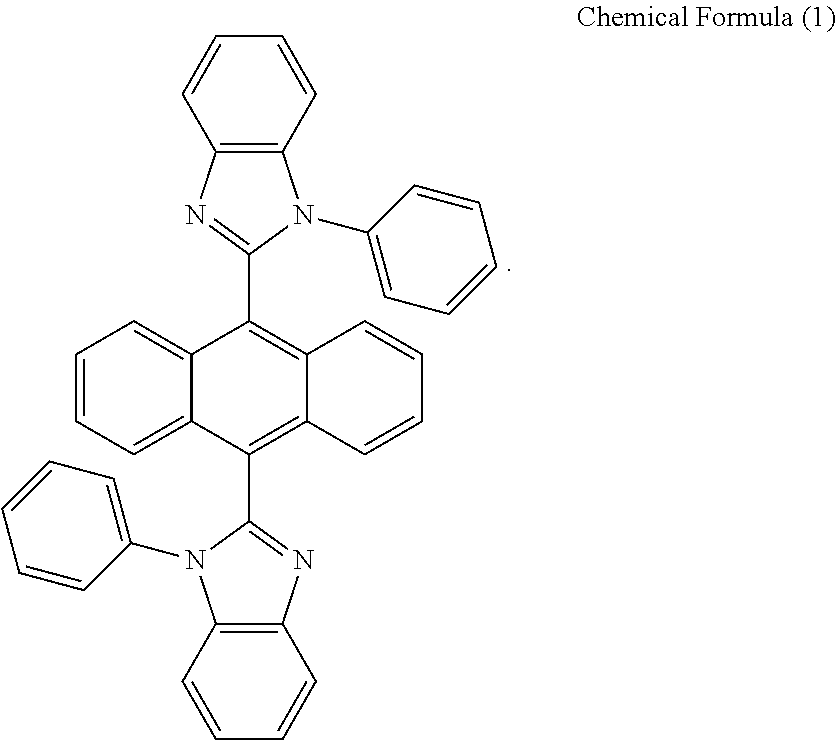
C1=CC=C2C(=C1)C(C1=NC3=C(C=CC=C3)N1C1=CC=CC=C1)=C1C(=C2C2=NC3=C(C=CC=C3)N2C2=CC=CC=C2)C=CC=C1
